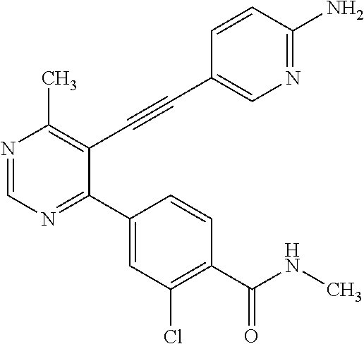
N1=CN=C(C2=CC(Cl)=C(C(NC)=O)C=C2)C(C#CC2=CN=C(N)C=C2)=C1C
